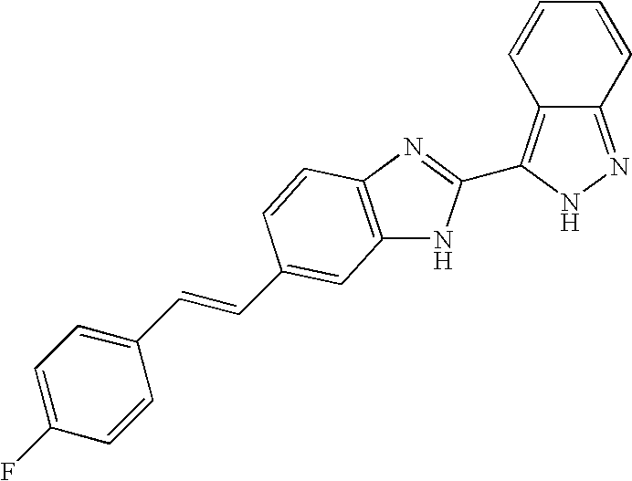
C12=NNC(C3=NC4=C(N3)C=C(C=CC3=CC=C(F)C=C3)C=C4)=C1C=CC=C2
